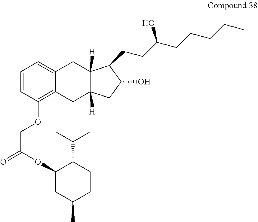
C1=CC(OCC(=O)OC2CC(C)CCC2C(C)C)=C2C(=C1)CC1([H])C([H])(C2)CC(O)C1CCC(CCCCC)O
